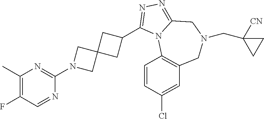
C1(F)=C(C)N=C(N2CC3(C2)CC(C2=NN=C4N2C2=C(CN(CC5([CN])CC5)C4)C=C(Cl)C=C2)C3)N=C1
